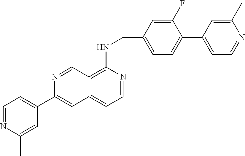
C1=NC(C)=CC(C2=CC3=CC=NC(NCC4=CC=C(C5=CC=NC(C)=C5)C(F)=C4)=C3C=N2)=C1
